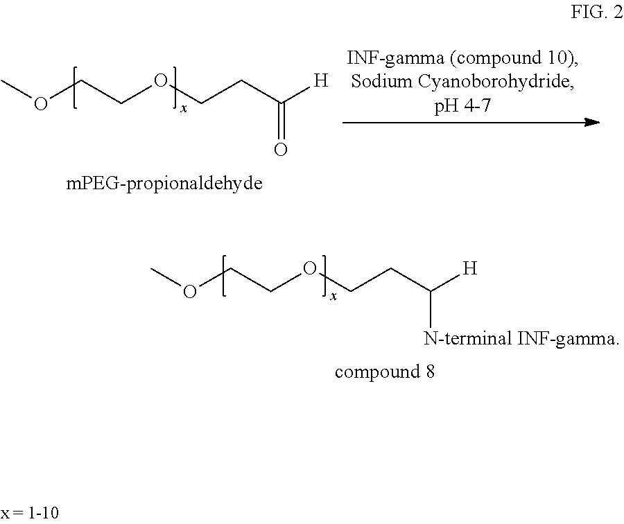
COCCOCCC([H])=O.COCCOCCC([H])[N-terminal INF-gamma]
